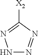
C1([X2])=NNN=N1
